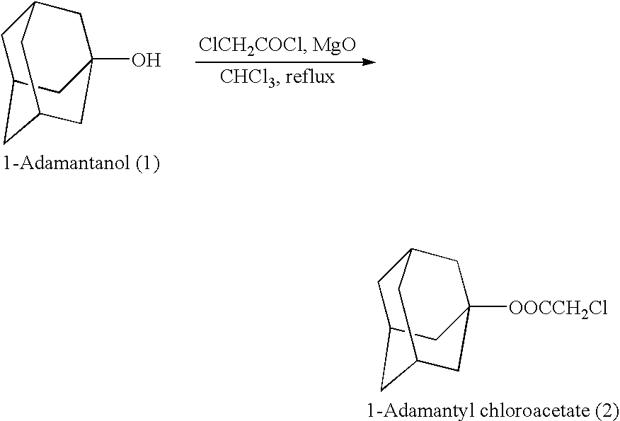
C1C2CC3CC(O)(CC1C3)C2.C1C2CC3CC([OOCCH2Cl])(CC1C3)C2
